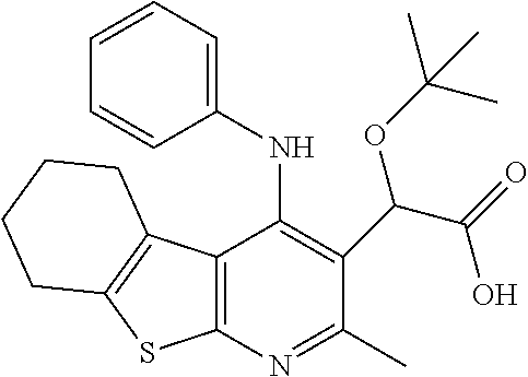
C12=C(N=C(C)C(C(C(=O)O)OC(C)(C)C)=C1NC1=CC=CC=C1)SC1=C2CCCC1
